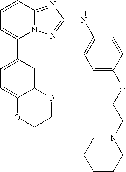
N12C(=NC(NC3=CC=C(OCCN4CCCCC4)C=C3)=N1)C=CC=C2C1=CC=C2C(=C1)OCCO2
